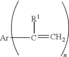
[Ar]C(=C)[R1]
